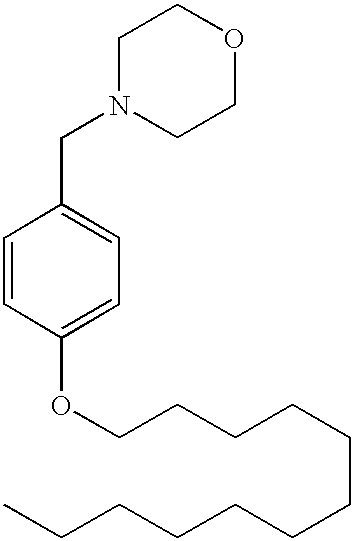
N1(CC2=CC=C(OCCCCCCCCCCCC)C=C2)CCOCC1
